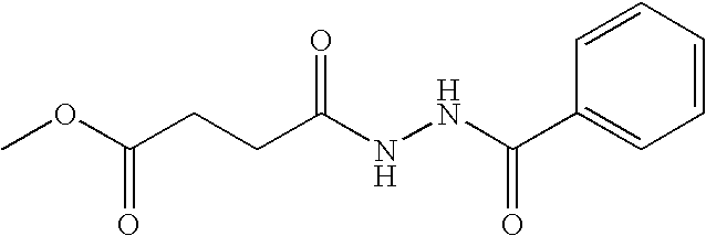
C1=CC=CC=C1C(NNC(CCC(OC)=O)=O)=O
